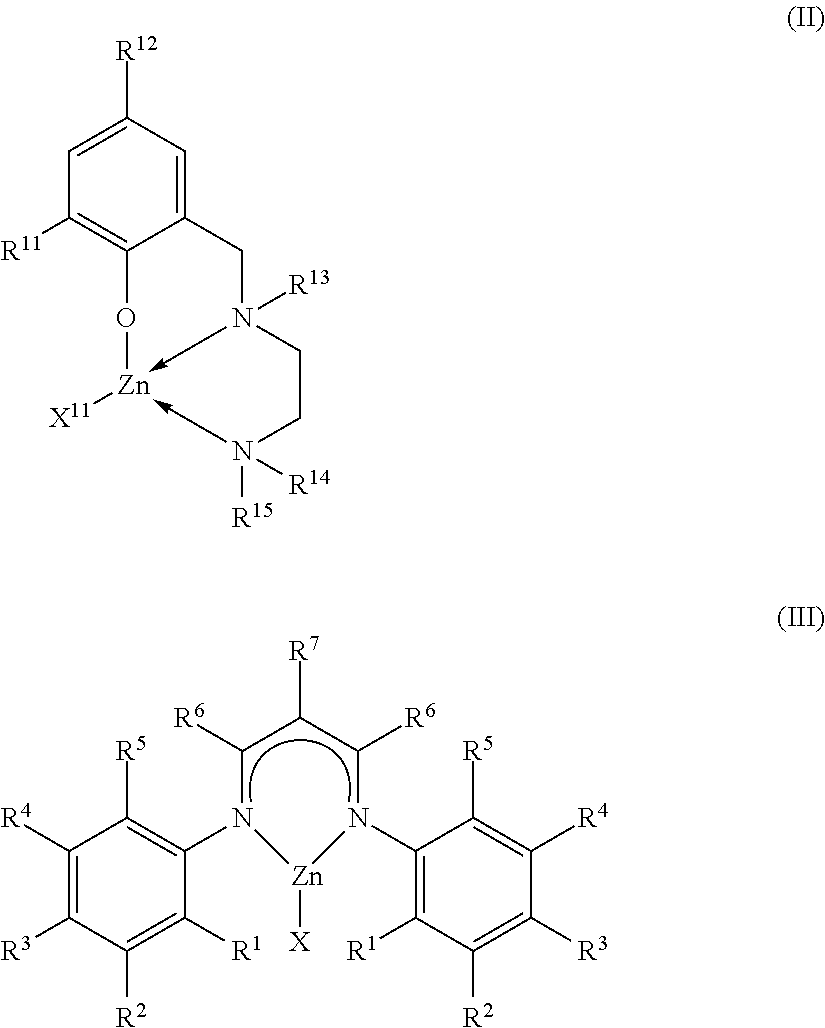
C1([R4])=C([R3])C([R2])=C([R1])C(N2C([R6])C([R7])C([R6])N(C3=C([R1])C([R2])=C([R3])C([R4])=C3[R5])[Zn]2[X])=C1[R5].C1=C([R12])C=C2C(=C1[R11])O[Zn]1([X11])-N([R13])(C2)CCN->1([R15])[R14]
